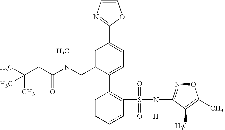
CC(C)(C)CC(=O)N(C)CC1=CC(C2=NC=CO2)=CC=C1C1=C(S(=O)(=O)N([H])C2=NOC(C)=C2C)C=CC=C1
